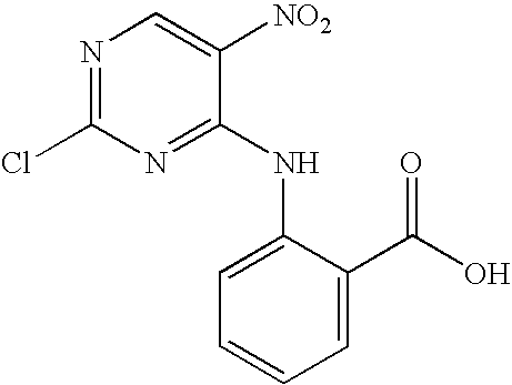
N1=C(Cl)N=C(NC2=CC=CC=C2C(O)=O)C([NO2])=C1
